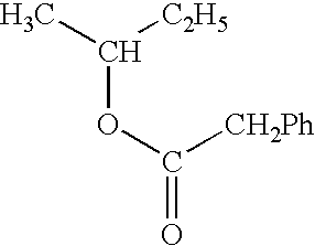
C(OC(=O)[CH2Ph])(C)[C2H5]
